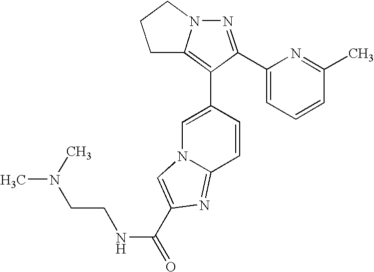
N1=C(C2=CC=CC(C)=N2)C(C2=CN3C(=NC(C(=O)NCCN(C)C)=C3)C=C2)=C2N1CCC2
